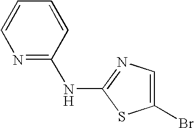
C1(NC2=NC=CC=C2)=NC=C(Br)S1
